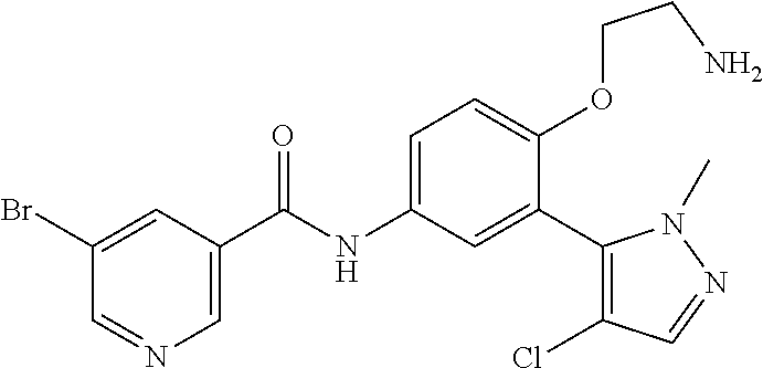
C1(Br)=CC(C(=O)NC2=CC=C(OCCN)C(C3=C(Cl)C=NN3C)=C2)=CN=C1
